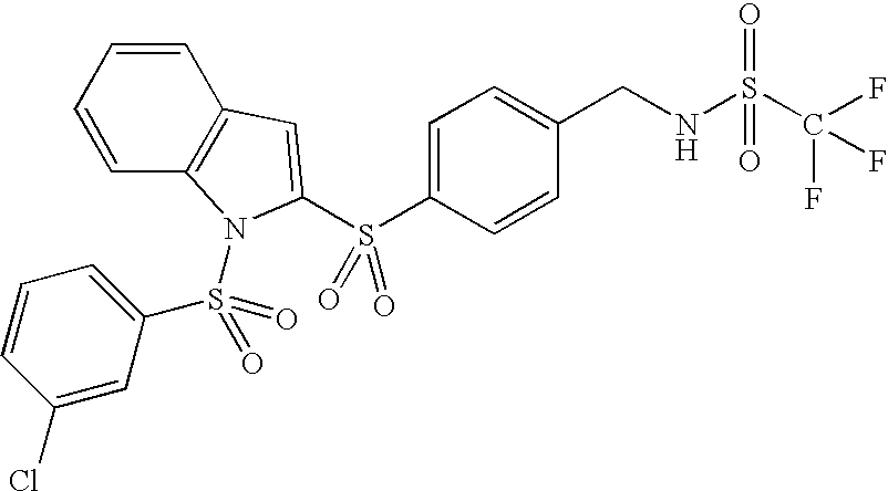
C1=CC2=C(C=C1)C=C(S(C1=CC=C(CNS(C(F)(F)F)(=O)=O)C=C1)(=O)=O)N2S(C1=CC=CC(Cl)=C1)(=O)=O
